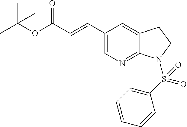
C1(C=CC(OC(C)(C)C)=O)=CN=C2C(=C1)CCN2S(C1=CC=CC=C1)(=O)=O
